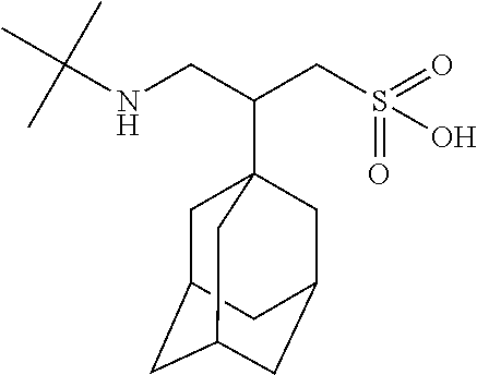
C(NCC(CS(O)(=O)=O)C12CC3CC(CC(C1)C3)C2)(C)(C)C
